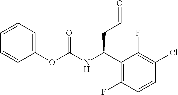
C1=CC=C(OC(NC(C2=C(F)C=CC(Cl)=C2F)CC=O)=O)C=C1
